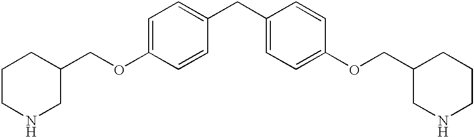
C1=C(OCC2CCCNC2)C=CC(CC2=CC=C(OCC3CNCCC3)C=C2)=C1
